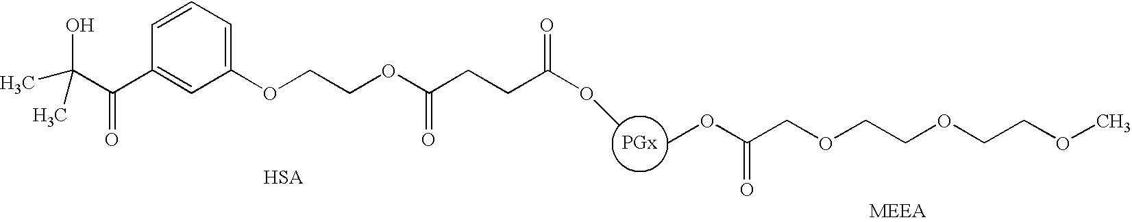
O(CCOC(CCC(OC)=O)=O)C1=CC=CC(C(C(O)(C)C)=O)=C1.COC(COCCOCCOC)=O
